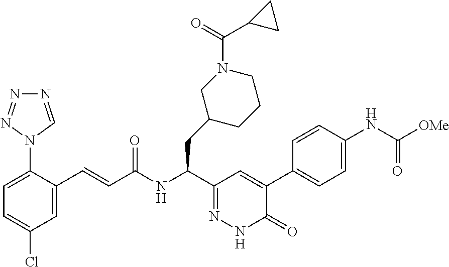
C1=C(C=CC(=O)NC(C2=NNC(=O)C(C3=CC=C(NC(=O)[OMe])C=C3)=C2)CC2CN(C(=O)C3CC3)CCC2)C(N2C=NN=N2)=CC=C1Cl
